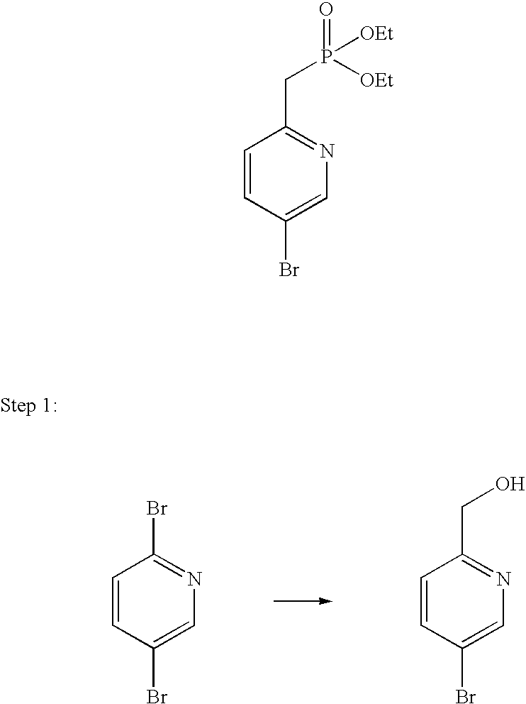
C1=CC(Br)=CN=C1Br.C1=CC(Br)=CN=C1CO.C1=CC(Br)=CN=C1CP([OEt])(=O)[OEt]
